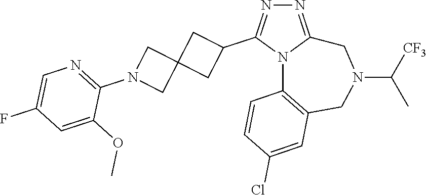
N1=C2N(C(C3CC4(C3)CN(C3=NC=C(F)C=C3OC)C4)=N1)C1=C(CN(C([CF3])C)C2)C=C(Cl)C=C1
